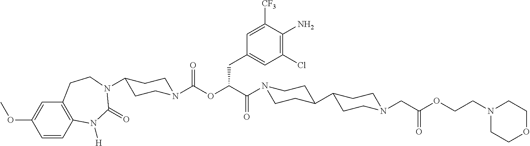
C1=CC2=C(C=C1OC)CCN(C1CCN(C(=O)OC(CC3=CC(Cl)=C(N)C([CF3])=C3)C(=O)N3CCC(C4CCN(CC(=O)OCCN5CCOCC5)CC4)CC3)CC1)C(=O)N2[H]
